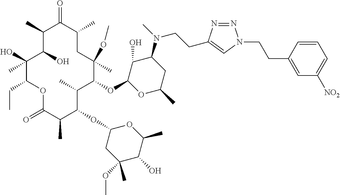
O(C1C(C)C(OC2CC(OC)(C)C(O)C(C)O2)C(C)C(=O)OC(CC)C(O)(C)C(O)C(C)C(=O)C(C)CC1(OC)C)C1C(O)C(N(C)CCC2=CN(CCC3=CC([NO2])=CC=C3)N=N2)CC(C)O1
